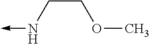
N(CCOC)->C
